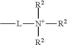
[L]([N+]([R2])([R2])[R2])C
